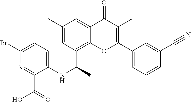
C1=C(C)C=C2C(=O)C(C)=C(C3=CC=CC(C#N)=C3)OC2=C1C(NC1=CC=C(Br)N=C1C(=O)O)C
